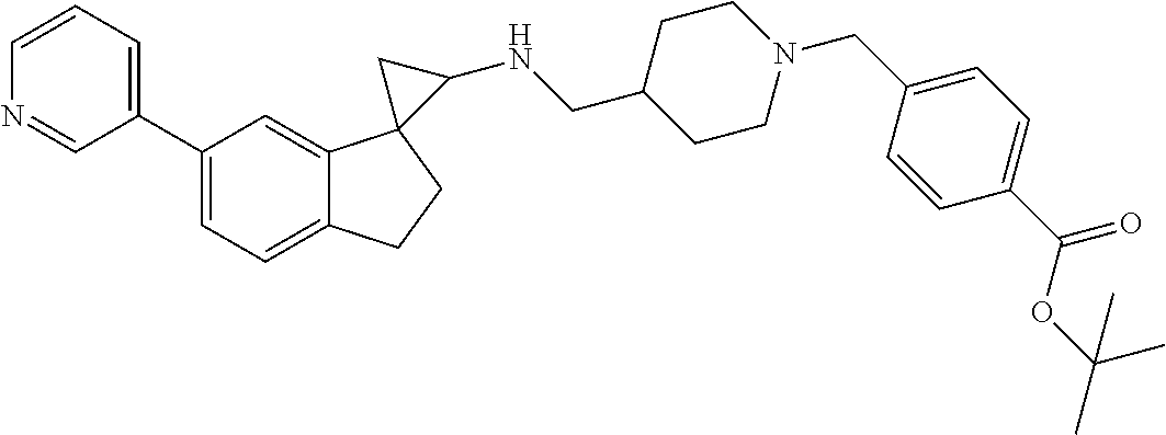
C1=C(C2=CC=CN=C2)C=C2C(=C1)CCC21C(NCC2CCN(CC3=CC=C(C(OC(C)(C)C)=O)C=C3)CC2)C1
